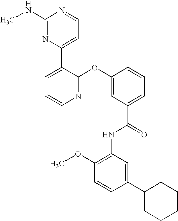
N1=C(OC2=CC(C(=O)NC3=C(OC)C=CC(C4CCCCC4)=C3)=CC=C2)C(C2=CC=NC(NC)=N2)=CC=C1
